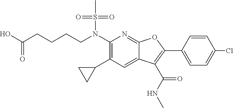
N(C1=C(C2CC2)C=C2C(=N1)OC(C1=CC=C(Cl)C=C1)=C2C(NC)=O)(S(C)(=O)=O)CCCCC(O)=O
